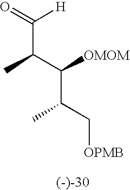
C(C(C(C(C[OPMB])C)[OMOM])C)(=O)[H]
